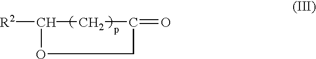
[R2]C1CC(=O)CO1
